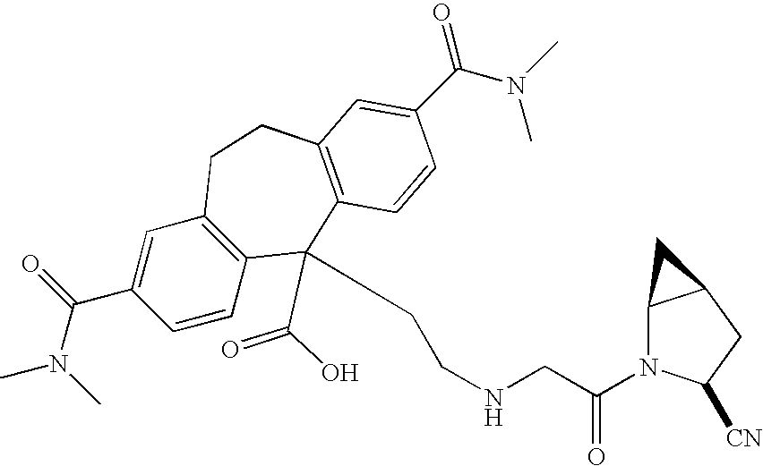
CN(C(C1=CC2=C(C=C1)C(CCNCC(N1C3C(CC1[CN])C3)=O)(C(O)=O)C1=C(CC2)C=C(C(N(C)C)=O)C=C1)=O)C
